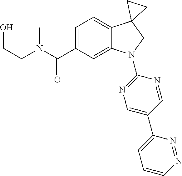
C1=C(C2=CN=C(N3C4=CC(C(N(C)CCO)=O)=CC=C4C4(C3)CC4)N=C2)N=NC=C1
